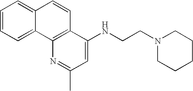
C1=CC=C2C(=C1)C=CC1=C2N=C(C)C=C1NCCN1CCCCC1
